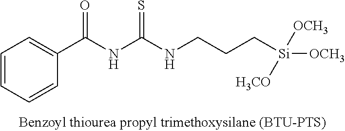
C1=CC=CC(C(NC(NCCC[Si]([OCH3])([H3CO])[OCH3])=S)=O)=C1
